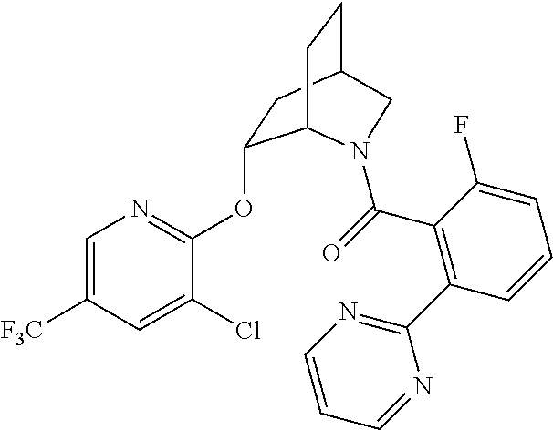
C1=C([F3C])C=C(Cl)C(OC2CC3CCC2N(C(=O)C2=C(C4=NC=CC=N4)C=CC=C2F)C3)=N1
